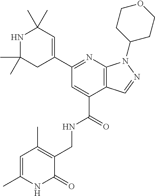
C1(C2=NC3=C(C=NN3C3CCOCC3)C(C(=O)NCC3=C(C)C=C(C)NC3=O)=C2)=CC(C)(C)NC(C)(C)C1
